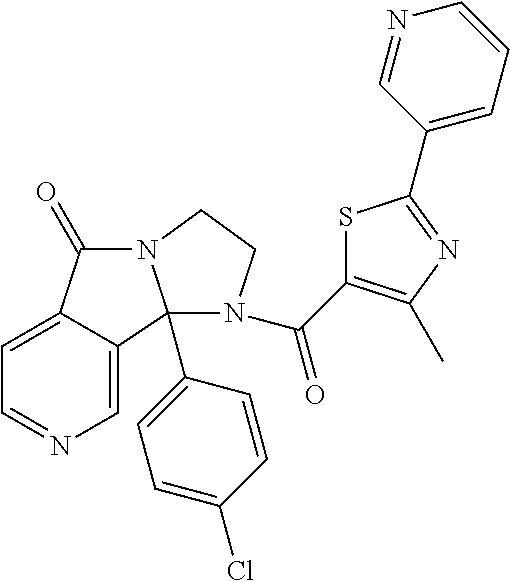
C1=C2C(=CN=C1)C1(C3=CC=C(Cl)C=C3)N(C2=O)CCN1C(C1=C(C)N=C(C2=CC=CN=C2)S1)=O
